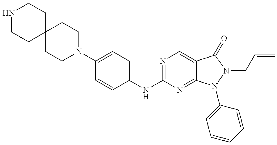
N1CCC2(CC1)CCN(C1=CC=C(NC3=NC=C4C(=N3)N(C3=CC=CC=C3)N(CC=C)C4=O)C=C1)CC2
